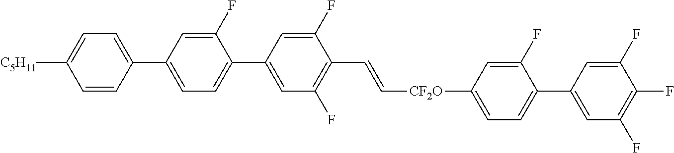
C1=C(C2=CC=C(C3=CC(F)=C(C=C[CF2O]C4=CC=C(C5=CC(F)=C(F)C(F)=C5)C(F)=C4)C(F)=C3)C(F)=C2)C=CC([C5H11])=C1
